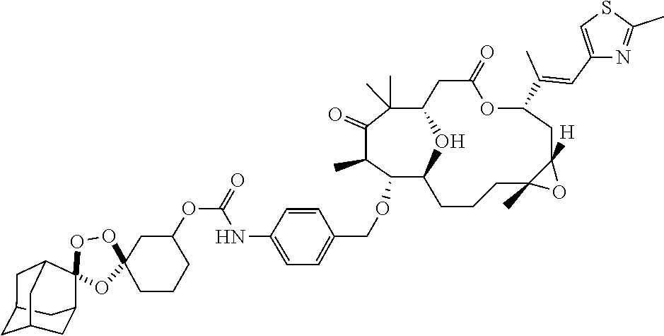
C1C2C(OCC3=CC=C(NC(OC4CC5(OOC6(C7CC8CC(C7)CC6C8)O5)CCC4)=O)C=C3)C(C)C(=O)C(C)(C)C(O2)CC(=O)OC(C(=CC2=CSC(C)=N2)C)CC2([H])C(C)(CC1)O2
